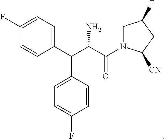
C1(C(C(C(=O)N2CC(F)CC2[CN])N)C2=CC=C(F)C=C2)=CC=C(F)C=C1
